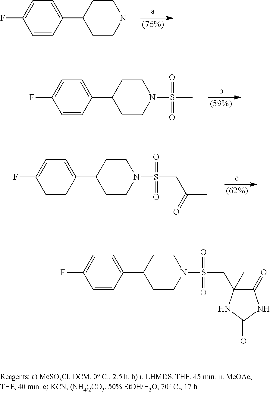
C1(F)=CC=C(C2CCNCC2)C=C1.C1(F)=CC=C(C2CCN(S(=O)(=O)C)CC2)C=C1.C1(F)=CC=C(C2CCN(S(=O)(=O)CC(=O)C)CC2)C=C1.C1(F)=CC=C(C2CCN(S(=O)(=O)CC3(C)C(=O)NC(=O)N3)CC2)C=C1
